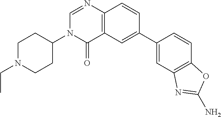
C1=NC2=C(C(=O)N1C1CCN(CC)CC1)C=C(C1=CC3=C(C=C1)OC(N)=N3)C=C2
